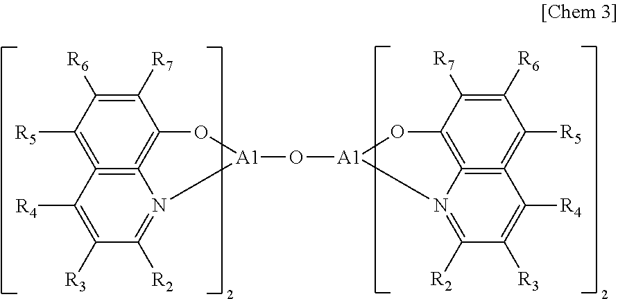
C1([R6])=C([R7])C2=C3=C(=C1[R5])C([R4])=C([R3])C([R2])=N3[A1](O[A1]1N3=C([R2])C([R3])=C([R4])C4=C3=C(C([R7])=C([R6])C=4[R5])O1)O2
